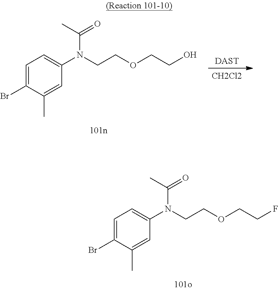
C1=C(Br)C(C)=CC(N(CCOCCF)C(=O)C)=C1.[DAST].[CH2Cl2].C1=C(Br)C(C)=CC(N(CCOCCO)C(=O)C)=C1
